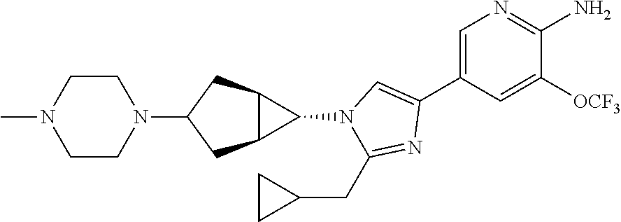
C1=C(C2=CN(C3C4C3CC(N3CCN(C)CC3)C4)C(CC3CC3)=N2)C=C([OCF3])C(N)=N1
